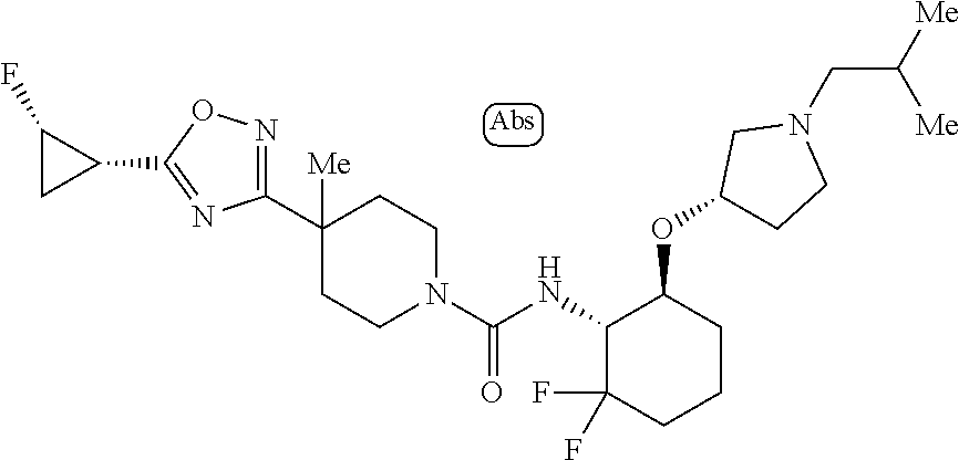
C1([Me])(C2=NOC(C3C(F)C3)=N2)CCN(C(NC2C(F)(F)CCCC2OC2CCN(CC([Me])[Me])C2)=O)CC1
